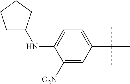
C1(C(C)(C)C)=CC=C(NC2CCCC2)C([O2N])=C1
